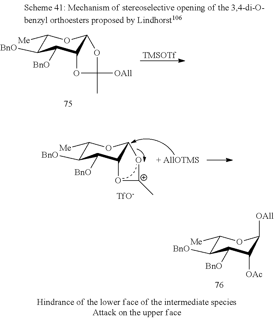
C1([Me])C([BnO])C([BnO])C2C(O1)OC([OAll])(C)O2.[TMSOTf].C1([Me])C([BnO])C([BnO])C2C(O1)O[C+](C)O2.[TfO-].C1([Me])C([BnO])C([BnO])C([OAc])C([OAll])O1
